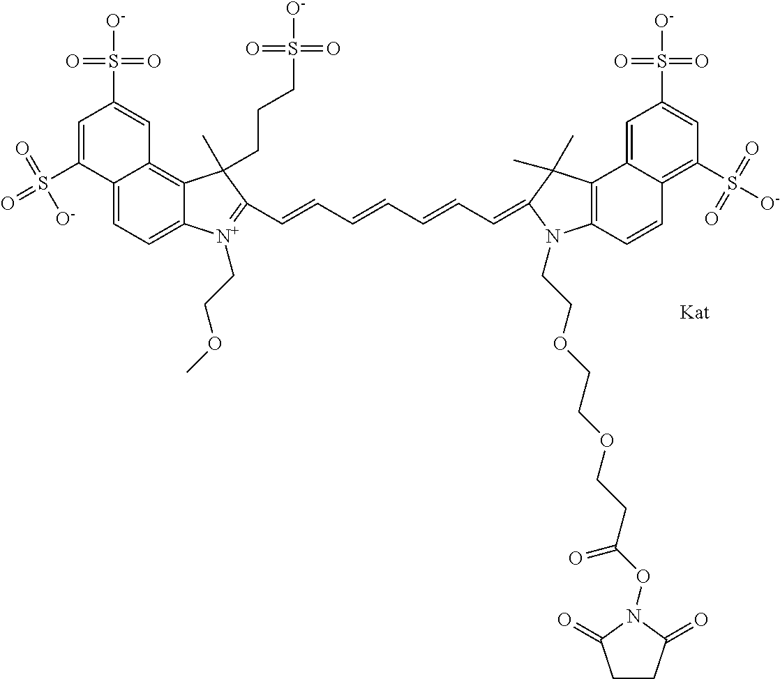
C12=CC=C3C(=C1C=C(S(=O)(=O)[O-])C=C2S(=O)(=O)[O-])C(CCCS(=O)(=O)[O-])(C)C(C=CC=CC=CC=C1C(C)(C)C2=C(C=CC4=C(S([O-])(=O)=O)C=C(S(=O)(=O)[O-])C=C42)N1CCOCCOCCC(ON1C(=O)CCC1=O)=O)=[N+]3CCOC
